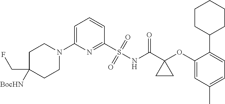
C1(N2CCC(CF)([BocHN])CC2)=CC=CC(S(=O)(=O)NC(C2(OC3=CC(C)=CC=C3C3CCCCC3)CC2)=O)=N1
